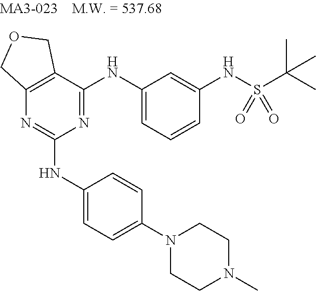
N1=C(NC2=CC=CC(NS(C(C)(C)C)(=O)=O)=C2)C2=C(N=C1NC1=CC=C(N3CCN(C)CC3)C=C1)COC2
